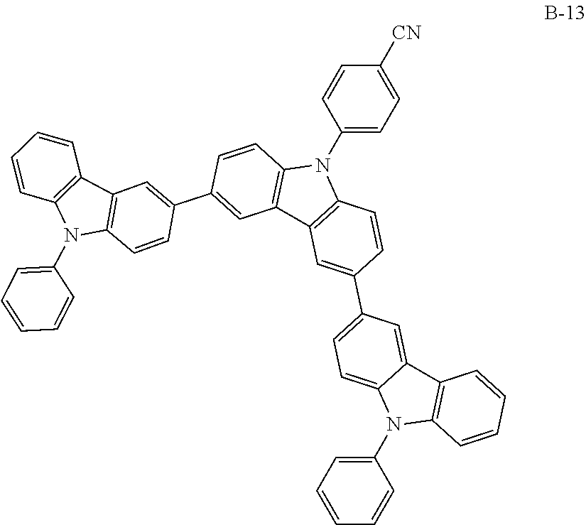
C1(N2C3=C(C4=C2C=CC(C2=CC=C5C(=C2)C2=C(N5C5=CC=CC=C5)C=CC=C2)=C4)C=C(C2=CC4=C(C=C2)N(C2=CC=CC=C2)C2=C4C=CC=C2)C=C3)=CC=C([CN])C=C1
